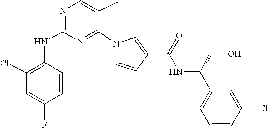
C(CO)(C1=CC=CC(Cl)=C1)NC(C1=CN(C2=NC(NC3=C(Cl)C=C(F)C=C3)=NC=C2C)C=C1)=O
